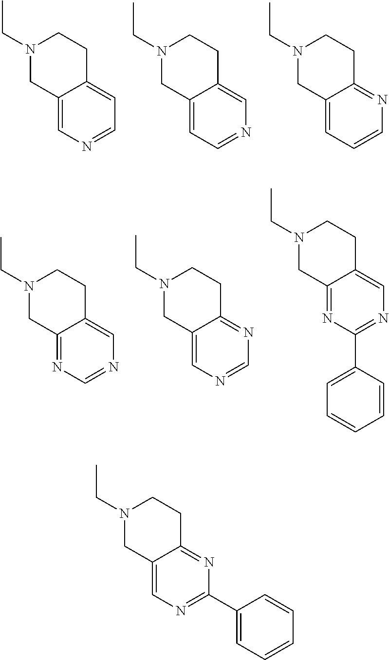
C12=CN=CC=C1CCN(CC)C2.C12=CC=NC=C1CCN(CC)C2.C12=CC=CN=C1CCN(CC)C2.C12=NC=NC=C1CCN(CC)C2.C12=CN=CN=C1CCN(CC)C2.C12=NC(C3=CC=CC=C3)=NC=C1CCN(CC)C2.C12=CN=C(C3=CC=CC=C3)N=C1CCN(CC)C2
